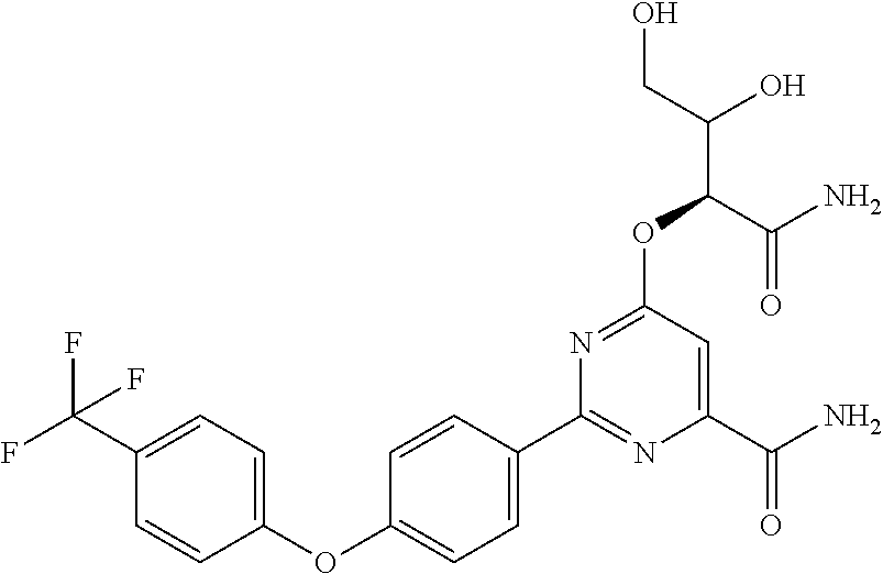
C1=CC(C2=NC(C(N)=O)=CC(OC(C(O)CO)C(=O)N)=N2)=CC=C1OC1=CC=C(C(F)(F)F)C=C1
